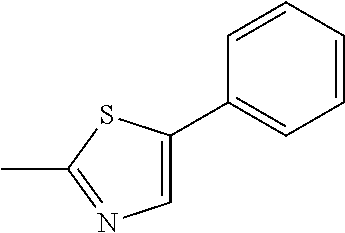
C1(C2=CC=CC=C2)=CN=C(C)S1
